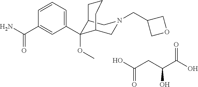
C12C(OC)(C3=CC=CC(C(N)=O)=C3)C(CN(CC3COC3)C1)CCC2.OC(CC(C(O)=O)O)=O
